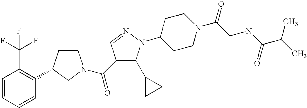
C1CC(C2=C(C(F)(F)F)C=CC=C2)CN1C(=O)C1=C(C2CC2)N(C2CCN(C(=O)CNC(=O)C(C)C)CC2)N=C1
